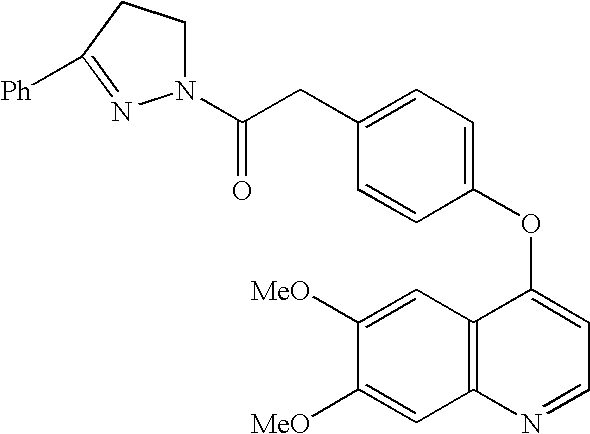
C1=C(OC2=CC=C(CC(=O)N3CCC([Ph])=N3)C=C2)C2=C(N=C1)C=C([MeO])C([MeO])=C2
